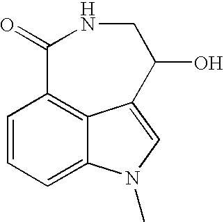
C1=CC=C2C3=C1C(=O)NCC(O)C3=CN2C
